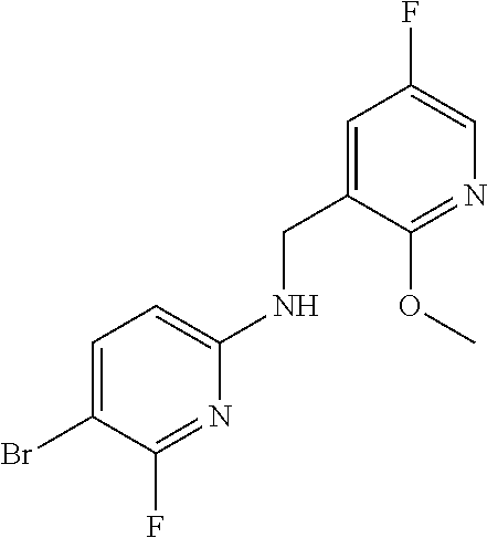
N1=C(F)C(Br)=CC=C1NCC1=CC(F)=CN=C1OC
